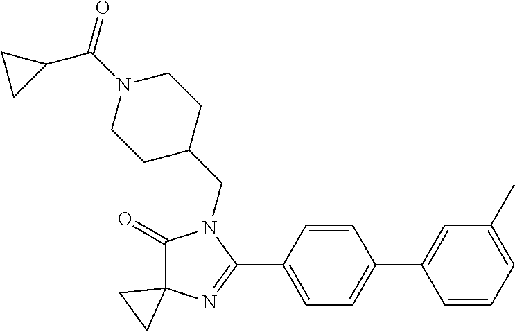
C1(=O)C2(N=C(C3=CC=C(C4=CC(C)=CC=C4)C=C3)N1CC1CCN(C(=O)C3CC3)CC1)CC2
